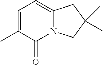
C1=C(C)C(=O)N2C(=C1)CC(C)(C)C2
